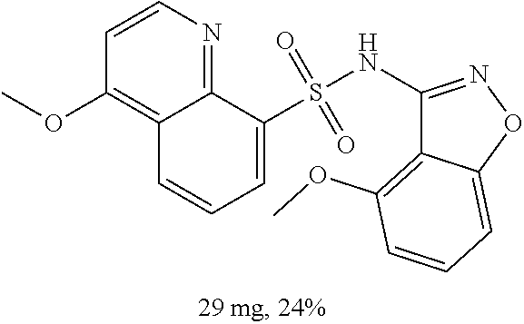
C1=CC=C(S(NC2=NOC3=CC=CC(OC)=C23)(=O)=O)C2=NC=CC(OC)=C12
